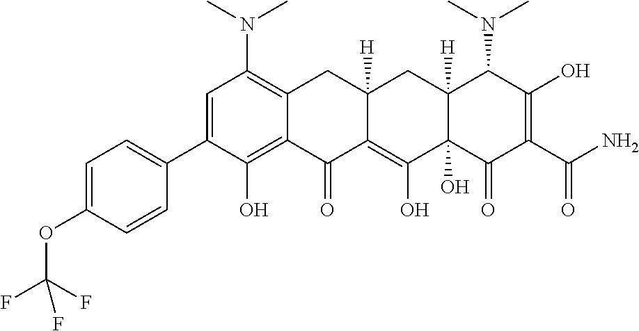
CN(C1=C2C(=C(O)C(C3=CC=C(OC(F)(F)F)C=C3)=C1)C(=O)C1=C(O)C3(O)C([H])(CC1([H])C2)C(N(C)C)C(O)=C(C(N)=O)C3=O)C
